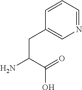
C(C(=O)O)(N)CC1=CN=CC=C1
